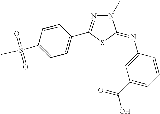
C1=C(S(C)(=O)=O)C=CC(C2=NN(C)C(=NC3=CC(C(O)=O)=CC=C3)S2)=C1
